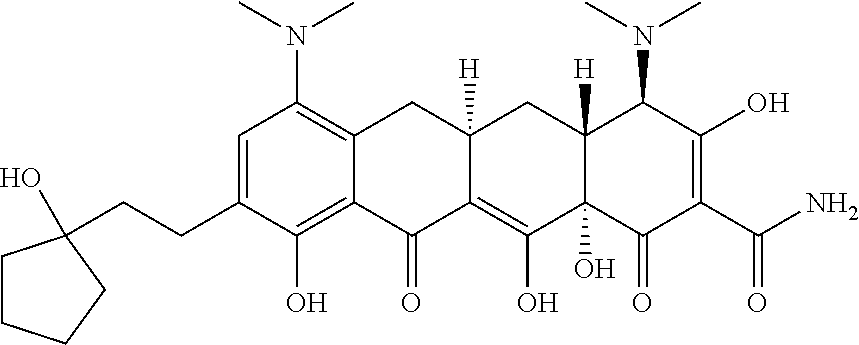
C1=C(CCC2(O)CCCC2)C(O)=C2C(=C1N(C)C)CC1([H])C(=C(O)C3(O)C([H])(C1)C(N(C)C)C(O)=C(C(N)=O)C3=O)C2=O
